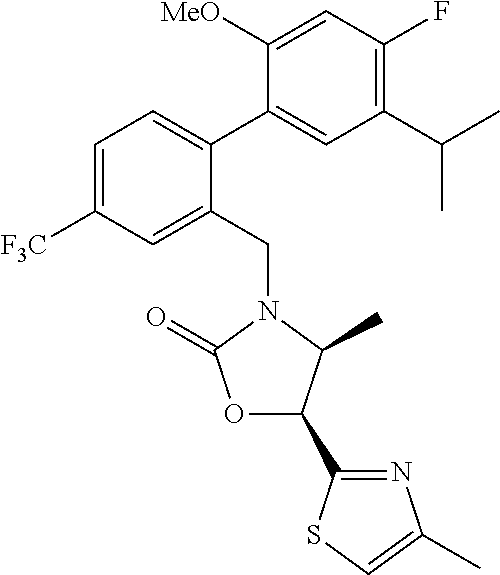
C1(C(C)C)=C(F)C=C([MeO])C(C2=CC=C([F3C])C=C2CN2C(C)C(C3=NC(C)=CS3)OC2=O)=C1
